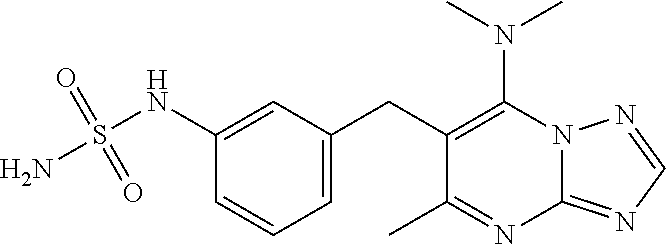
N12C(=NC=N1)N=C(C)C(CC1=CC=CC(NS(N)(=O)=O)=C1)=C2N(C)C
